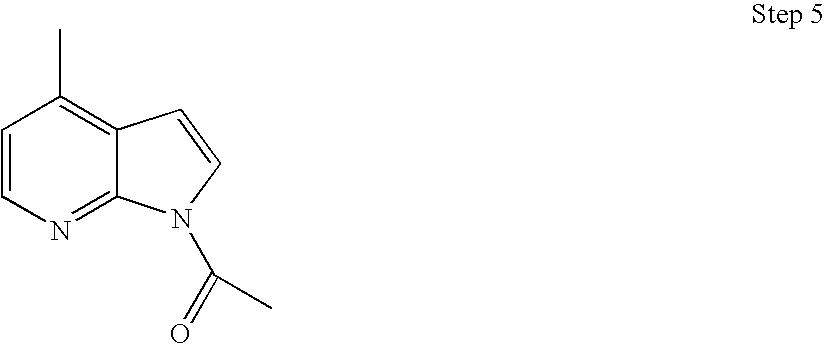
C1=CN=C2C(=C1C)C=CN2C(=O)C
